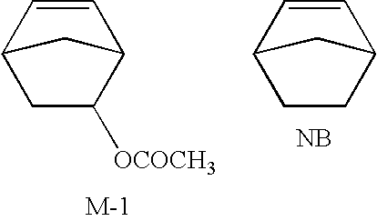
C12CCC(C=C1)C2.[NB].C12CC([OCOCH3])C(C=C1)C2
